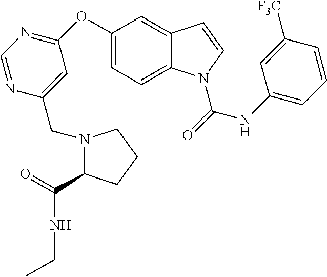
C1(OC2=NC=NC(CN3C(C(=O)NCC)CCC3)=C2)=CC=C2C(=C1)C=CN2C(=O)NC1=CC=CC([F3C])=C1
